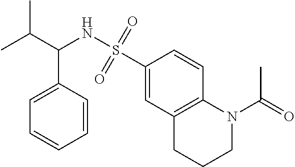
CC(C)C(C1=CC=CC=C1)NS(C1=CC2=C(C=C1)N(C(C)=O)CCC2)(=O)=O
